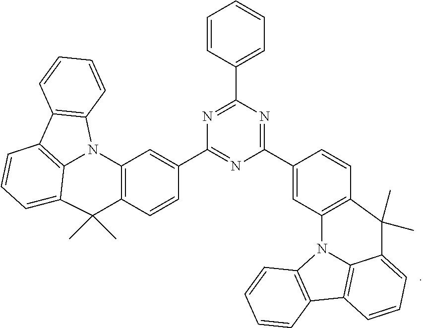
C12=C3C4=C(N1C1=C(C(C)(C)C2=CC=C3)C=CC(C2=NC(C3=CC5=C(C=C3)C(C)(C)C3=CC=CC6=C3N5C3=C6C=CC=C3)=NC(C3=CC=CC=C3)=N2)=C1)C=CC=C4
